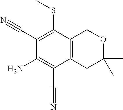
C1(C#N)=C(SC)C2=C(C(C#N)=C1N)CC(C)(C)OC2
